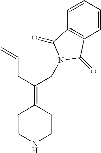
C1CNCCC1=C(CC=C)CN1C(=O)C2=C(C=CC=C2)C1=O
